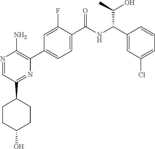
N1=CC(C2CCC(O)CC2)=NC(C2=CC=C(C(NC(C3=CC(Cl)=CC=C3)C(O)C)=O)C(F)=C2)=C1N
